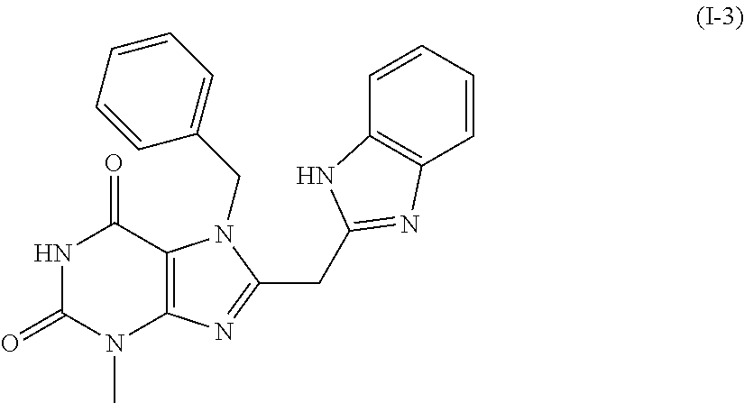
N1C(=O)N(C)C2=C(C1=O)N(CC1=CC=CC=C1)C(CC1=NC3=C(C=CC=C3)N1)=N2
